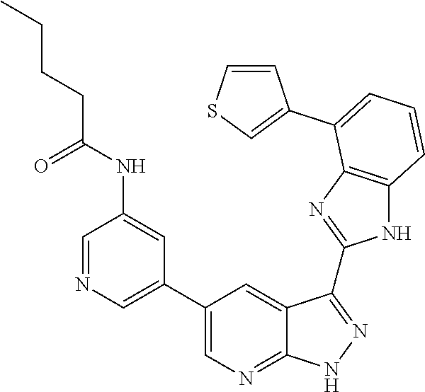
C1=NC=C(C2=CN=C3C(=C2)C(C2=NC4=C(N2)C=CC=C4C2=CSC=C2)=NN3)C=C1NC(CCCC)=O
